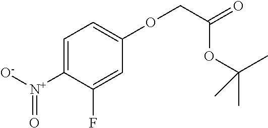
[O-][N+](C1=CC=C(OCC(=O)OC(C)(C)C)C=C1F)=O
